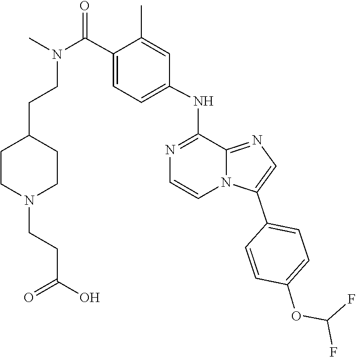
C1=C(C(N(C)CCC2CCN(CCC(=O)O)CC2)=O)C(C)=CC(NC2=NC=CN3C2=NC=C3C2=CC=C(OC(F)F)C=C2)=C1
